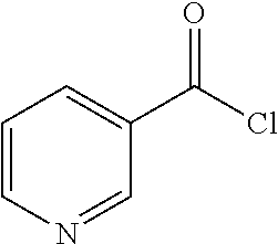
C1(C(Cl)=O)=CC=CN=C1
